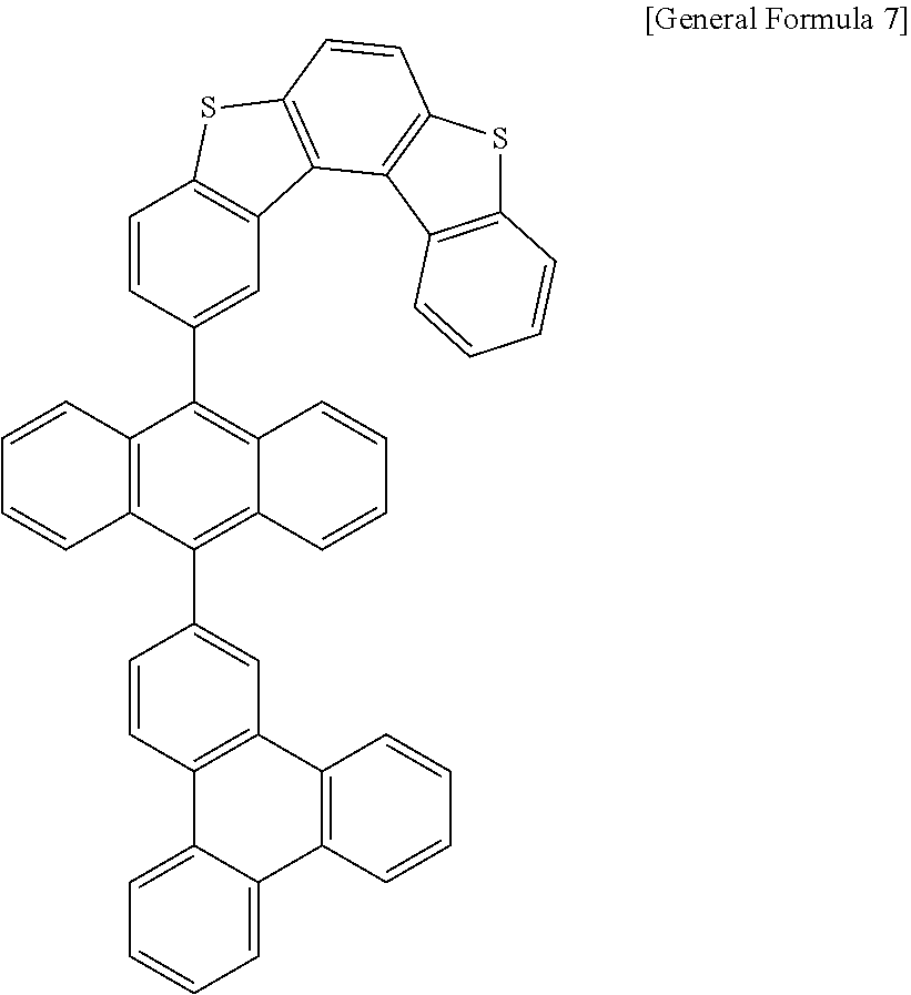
C1=CC2=C(C=C1)C(C1=CC3=C(C=C1)C1=CC=CC=C1C1=C3C=CC=C1)=C1C(=C2C2=CC3=C(C=C2)SC2=C3C3=C(C=C2)SC2=C3C=CC=C2)C=CC=C1
